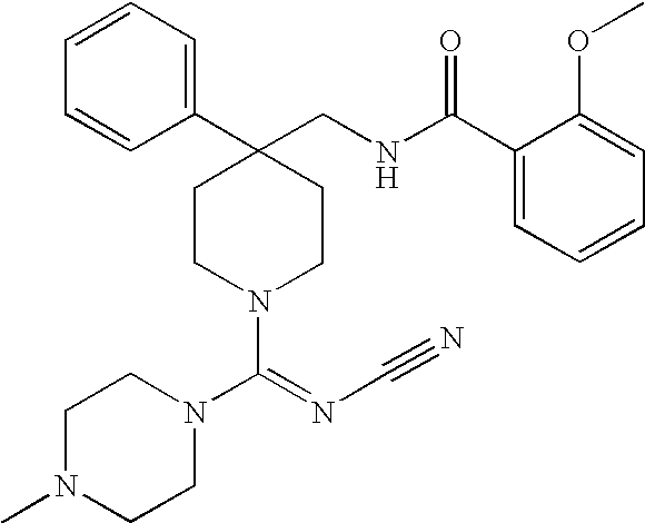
C1(C2(CNC(C3=CC=CC=C3OC)=O)CCN(C(=NC#N)N3CCN(C)CC3)CC2)=CC=CC=C1
